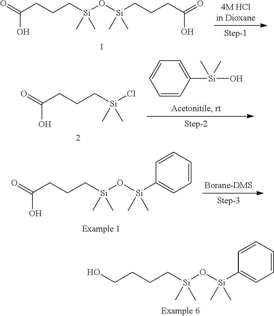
C(CCC[Si](O[Si](C1=CC=CC=C1)(C)C)(C)C)O.O=C(CCC[Si](Cl)(C)C)O.C1([Si](O)(C)C)=CC=CC=C1.O=C(CCC[Si](O[Si](C1=CC=CC=C1)(C)C)(C)C)O.O=C(CCC[Si](O[Si](CCCC(=O)O)(C)C)(C)C)O
